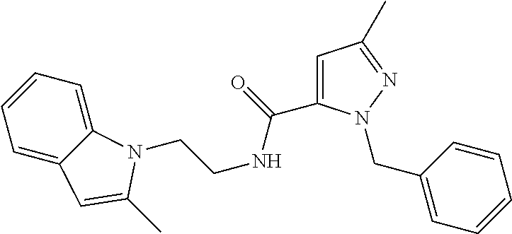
C1=CC=C2C(=C1)C=C(C)N2CCNC(=O)C1=CC(C)=NN1CC1=CC=CC=C1
